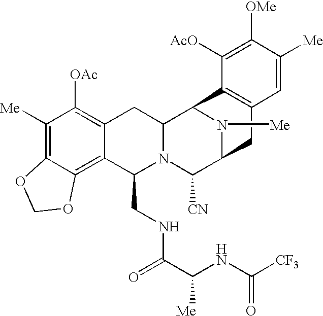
C1([Me])=C2C(=C3C(=C1[OAc])CC1N(C3CNC(C(NC([CF3])=O)[Me])=O)C([CN])C3N([Me])C1C1=C(C3)C=C([Me])C([OMe])=C1[AcO])OCO2
